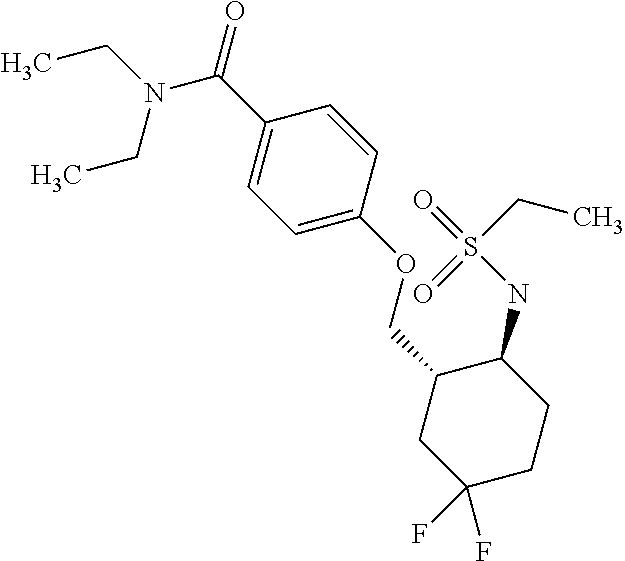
C(C1=CC=C(OCC2CC(F)(F)CCC2NS(CC)(=O)=O)C=C1)(N(CC)CC)=O
